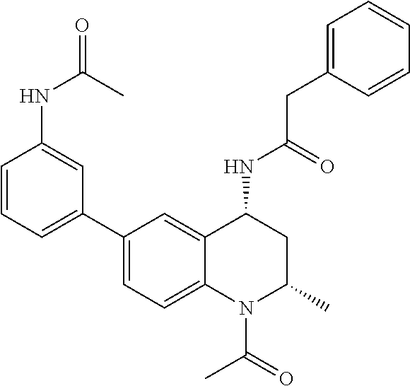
C(CC1=CC=CC=C1)(=O)NC1CC(C)N(C(C)=O)C2=CC=C(C3=CC=CC(NC(=O)C)=C3)C=C12
